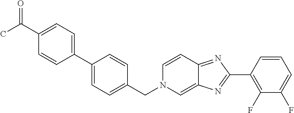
C1(C(C)=O)=CC=C(C2=CC=C(CN3C=C4C(=NC(C5=C(F)C(F)=CC=C5)=N4)C=C3)C=C2)C=C1
